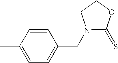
C1=CC(C)=CC=C1CN1C(=S)OCC1
